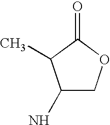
C1(N)COC(=O)C1C
